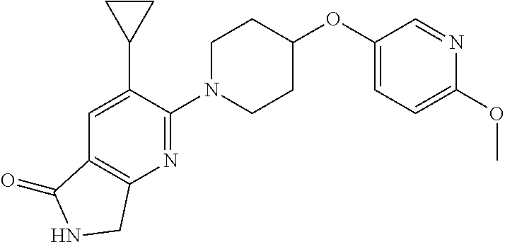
C1(OC2CCN(C3=NC4=C(C=C3C3CC3)C(=O)NC4)CC2)=CC=C(OC)N=C1
